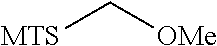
[OMe]C[MTS]
